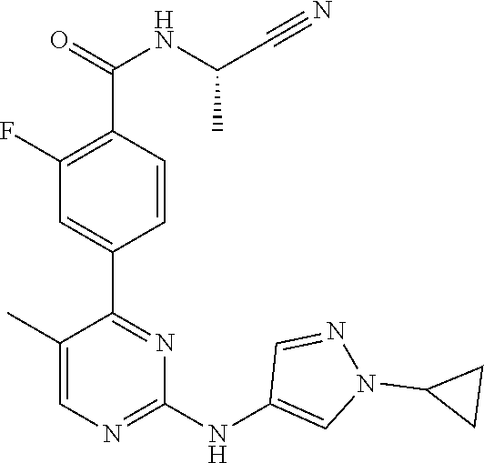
C1(C2=NC(NC3=CN(C4CC4)N=C3)=NC=C2C)=CC(F)=C(C(=O)NC(C#N)C)C=C1
